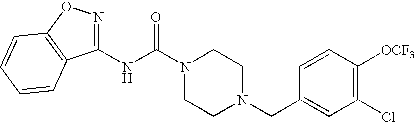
N(C(N1CCN(CC2=CC(Cl)=C([OCF3])C=C2)CC1)=O)C1=NOC2=C1C=CC=C2
